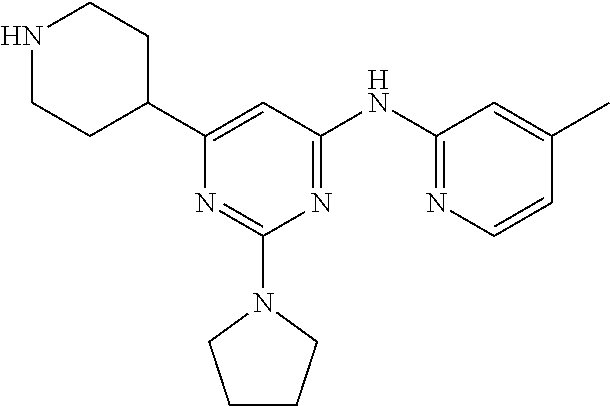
N1=C(N2CCCC2)N=C(NC2=NC=CC(C)=C2)C=C1C1CCNCC1
